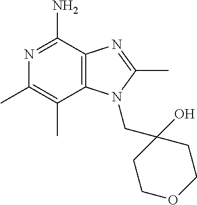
CC1=C(C)N=C(N)C2=C1N(CC1(O)CCOCC1)C(C)=N2
